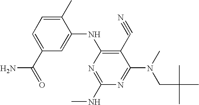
C1(C)=CC=C(C(N)=O)C=C1NC1=C(C#N)C(N(CC(C)(C)C)C)=NC(NC)=N1
